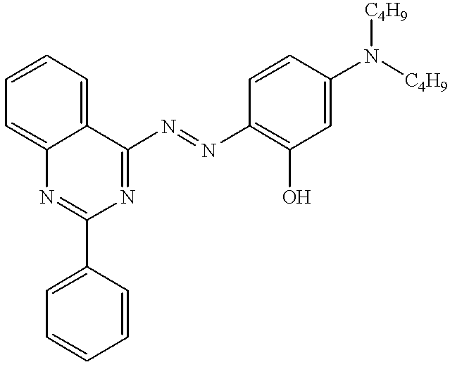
C1=CC=C2C(=C1)N=C(C1=CC=CC=C1)N=C2N=NC1=C(O)C=C(N([C4H9])[C4H9])C=C1
